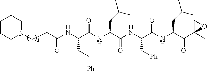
C(NC(C(NC(C(NC(C(NC(C(C1(C)OC1)=O)CC(C)C)=O)C[Ph])=O)CC(C)C)=O)CC[Ph])(=O)CCN1CCCCC1
